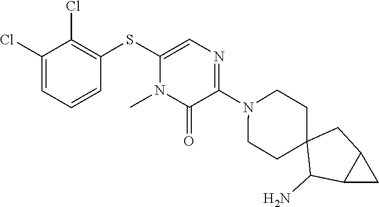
N1(C2=NC=C(SC3=C(Cl)C(Cl)=CC=C3)N(C)C2=O)CCC2(CC1)C(N)C1C(C2)C1
